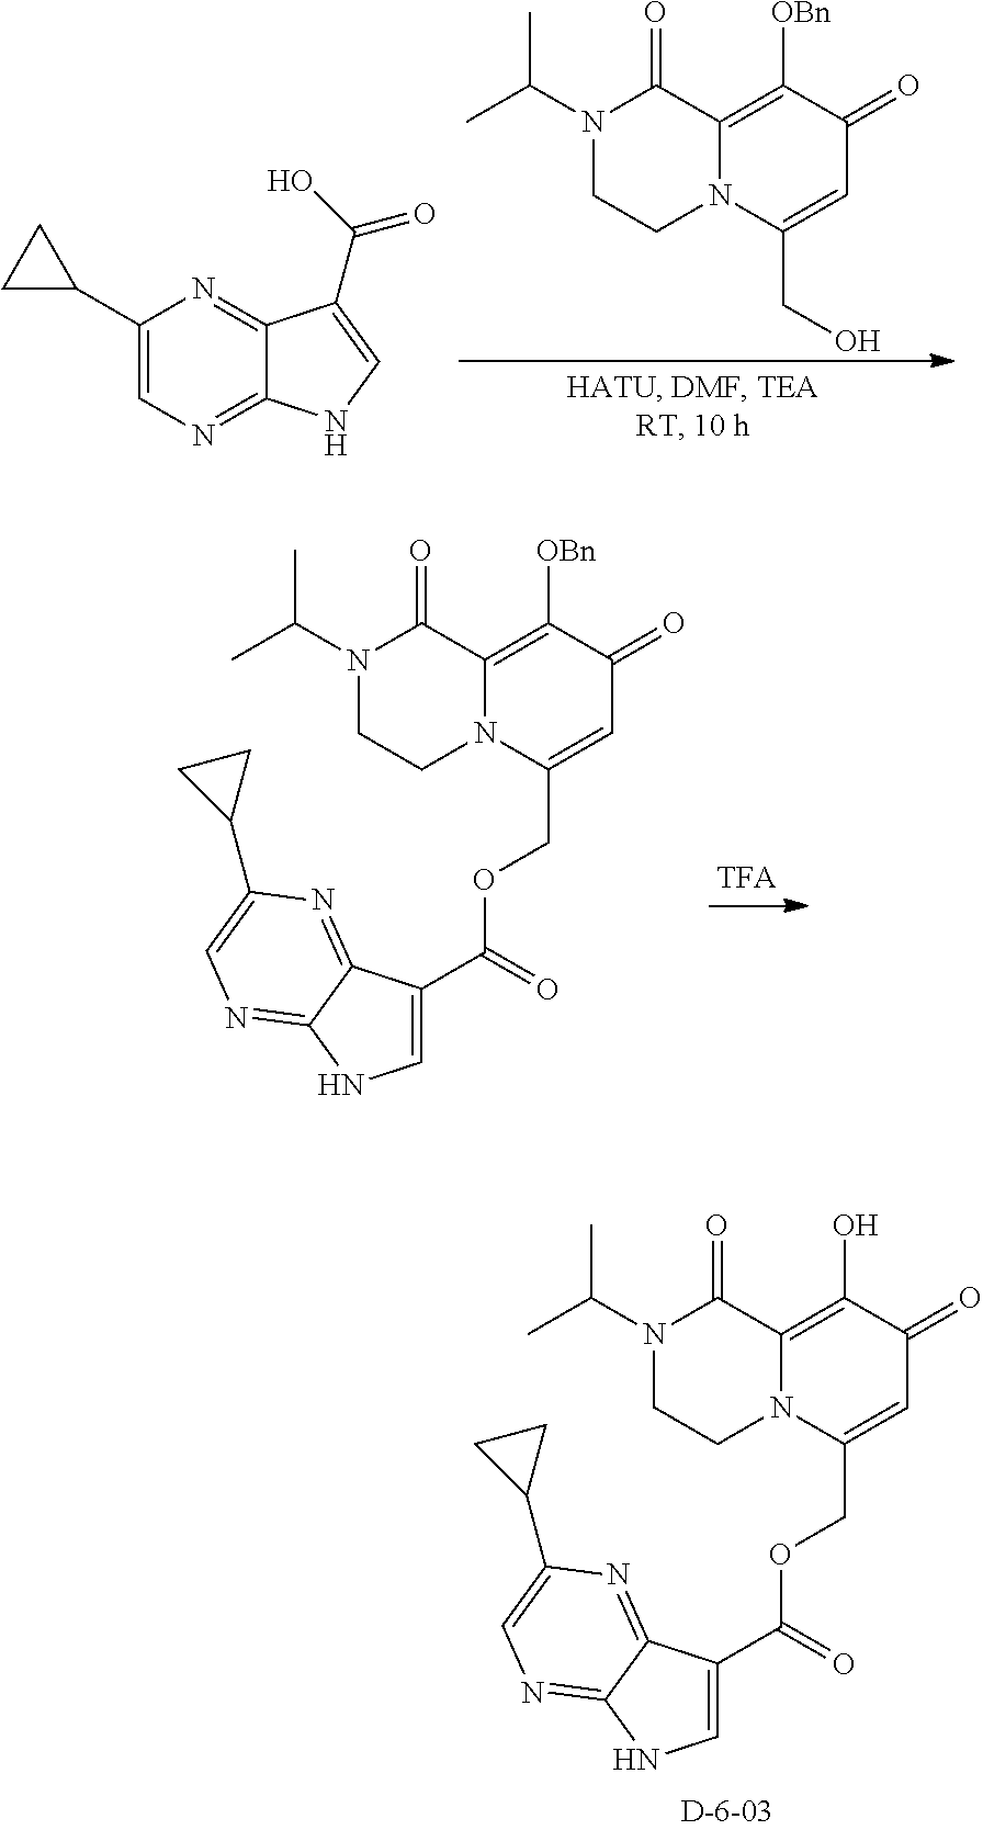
N1(C(C)C)CCN2C(=C([OBn])C(=O)C=C2COC(C2=CNC3=NC=C(C4CC4)N=C23)=O)C1=O.N1(C(C)C)CCN2C(=C(O)C(=O)C=C2COC(C2=CNC3=NC=C(C4CC4)N=C23)=O)C1=O.CC(C)N1CCN2C(=C([OBn])C(=O)C=C2CO)C1=O.C1(C2CC2)=CN=C2C(=N1)C(C(=O)O)=CN2
